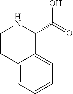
C12=CC=CC=C1C(C(=O)O)NCC2
